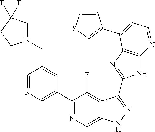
C1=NC=C(C2=NC=C3C(=C2F)C(C2=NC4=C(N2)N=CC=C4C2=CSC=C2)=NN3)C=C1CN1CC(F)(F)CC1
